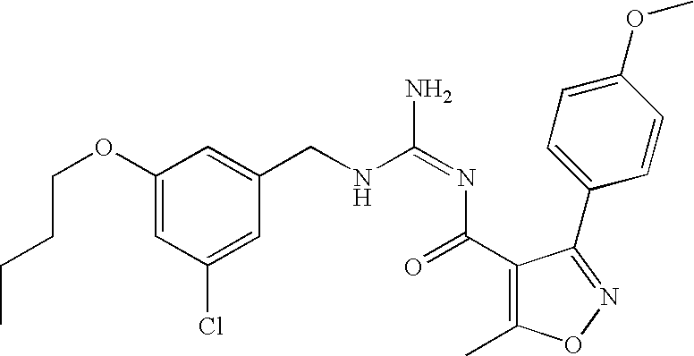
C(C)CCOC1=CC(Cl)=CC(CNC(=NC(=O)C2=C(C)ON=C2C2=CC=C(OC)C=C2)N)=C1
